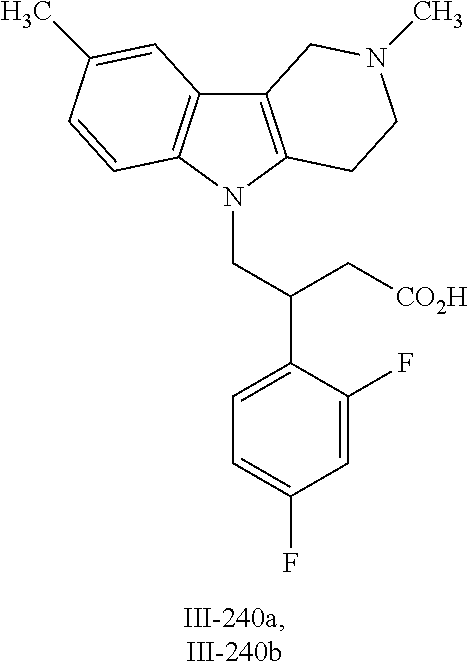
C12=C(N(CC(C3=CC=C(F)C=C3F)C[CO2H])C3=C1C=C(C)C=C3)CCN(C)C2
